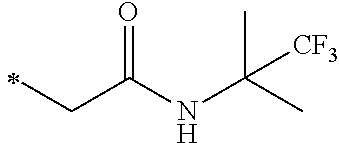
C(C)C(=O)NC(C)(C)[CF3]
